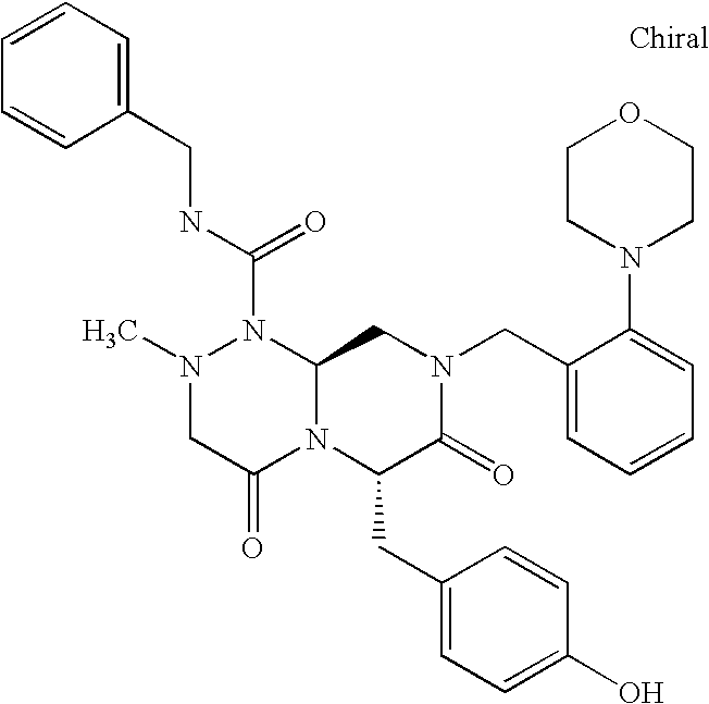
N(C(N1N(C)CC(=O)N2C1CN(CC1=CC=CC=C1N1CCOCC1)C(=O)C2CC1=CC=C(O)C=C1)=O)CC1=CC=CC=C1
